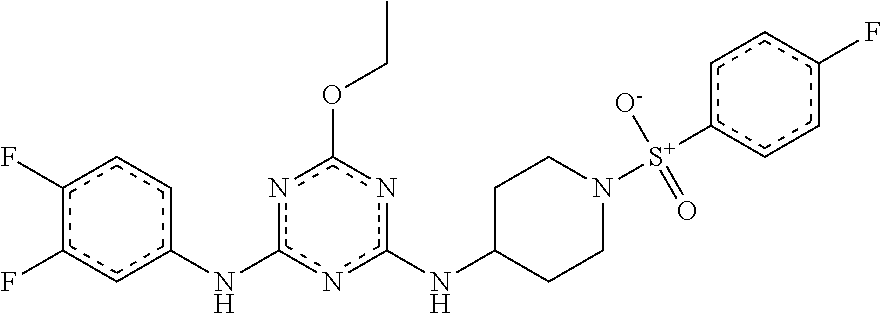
N(c1nc(NC2CCN([S+](c3ccc(F)cc3)(=O)[O-])CC2)nc(OCC)n1)c1ccc(F)c(F)c1
